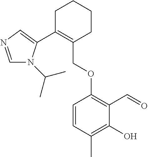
C1C(C2=CN=CN2C(C)C)=C(COC2=C(C=O)C(O)=C(C)C=C2)CCC1
